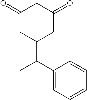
C1(=O)CC(C(C)C2=CC=CC=C2)CC(=O)C1
